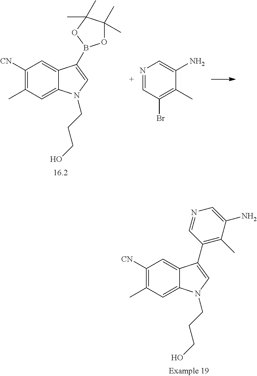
C1([CN])=C(C)C=C2C(=C1)C(C1=C(C)C(N)=CN=C1)=CN2CCCO.C1([CN])=C(C)C=C2C(=C1)C(B1OC(C)(C)C(C)(C)O1)=CN2CCCO.N1=CC(Br)=C(C)C(N)=C1
